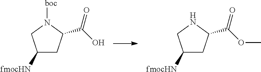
[boc]N1C(C(O)=O)CC([fmocHN])C1.C1([fmocHN])CC(C(OC)=O)NC1
